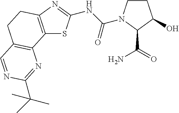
C1CN(C(NC2=NC3=C(S2)C2=C(CC3)C=NC(C(C)(C)C)=N2)=O)C(C(=O)N)C1O
